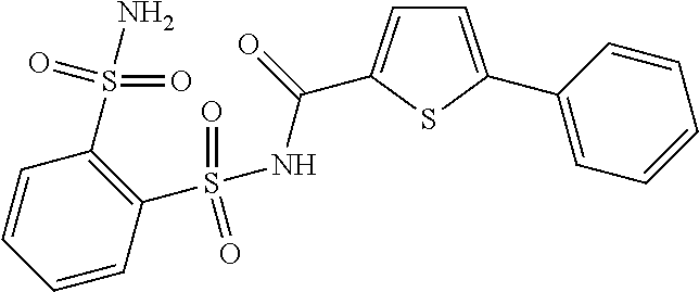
C1(S(N)(=O)=O)=C(S(NC(=O)C2=CC=C(C3=CC=CC=C3)S2)(=O)=O)C=CC=C1
